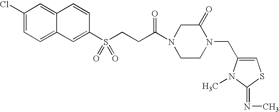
C1(Cl)=CC=C2C(=C1)C=CC(S(CCC(N1CCN(CC3=CSC(=NC)N3C)C(=O)C1)=O)(=O)=O)=C2
